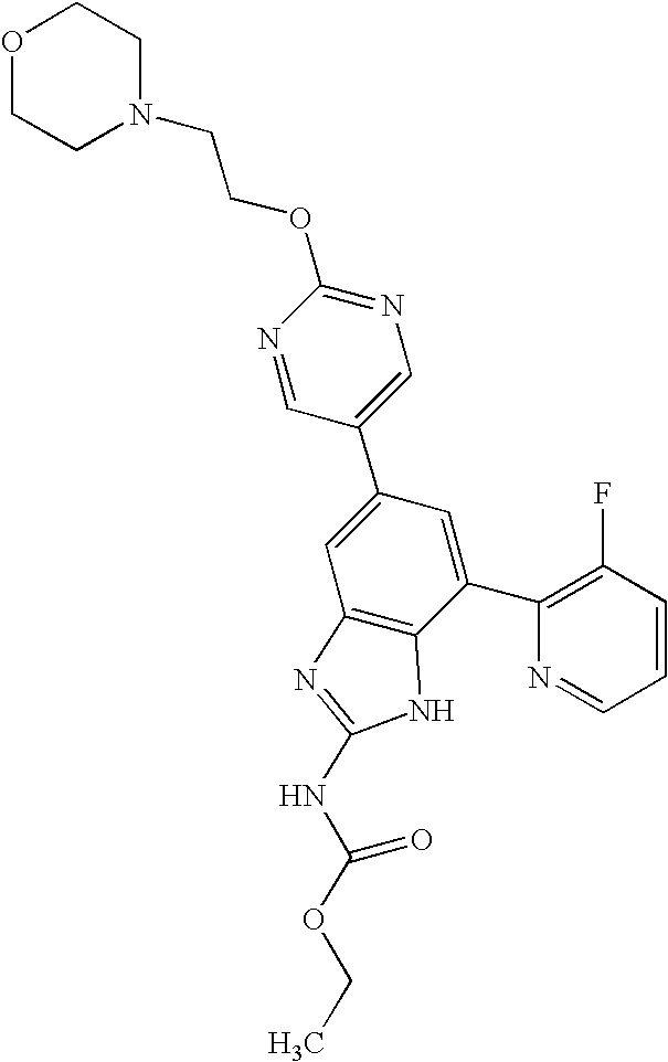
N1=CC(C2=CC3=C(C(C4=C(F)C=CC=N4)=C2)NC(NC(OCC)=O)=N3)=CN=C1OCCN1CCOCC1
